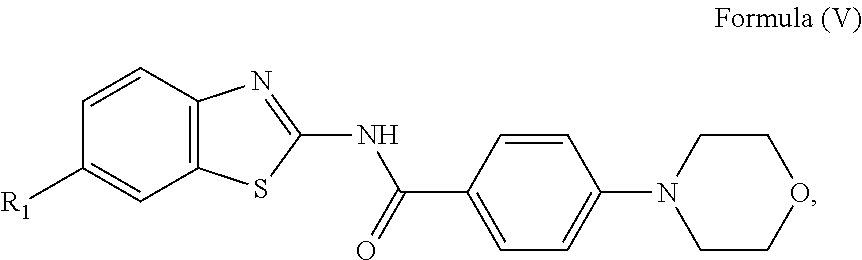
C1([R1])=CC2=C(C=C1)N=C(NC(C1=CC=C(N3CCOCC3)C=C1)=O)S2
